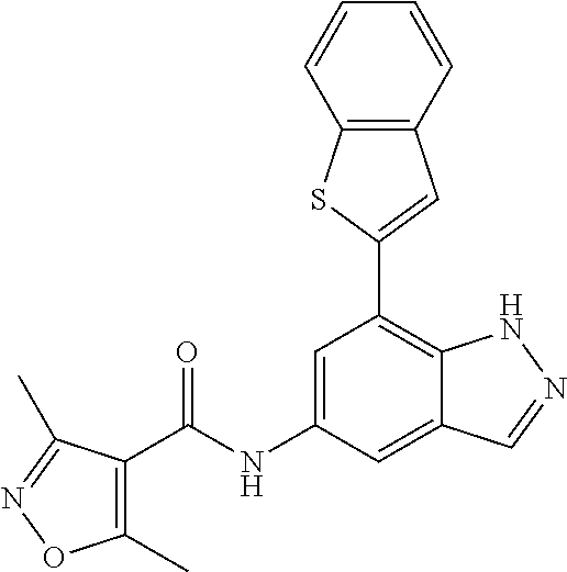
C12=C(C=CC=C1)C=C(C1=C3C(=CC(NC(=O)C4=C(C)ON=C4C)=C1)C=NN3)S2
